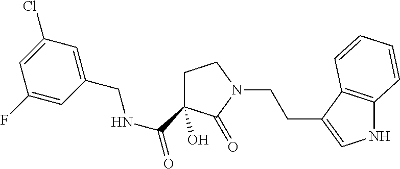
C1C(O)(C(NCC2=CC(Cl)=CC(F)=C2)=O)C(=O)N(CCC2=CNC3=C2C=CC=C3)C1
